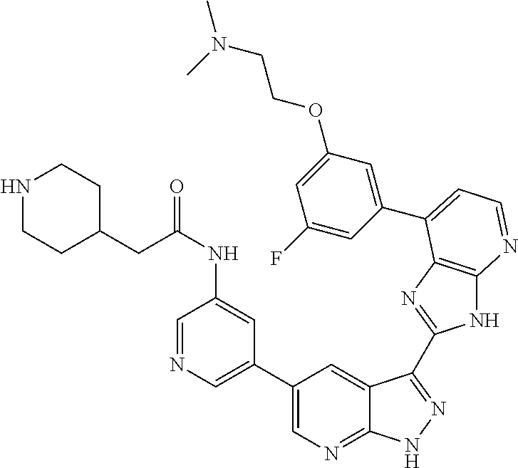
C1(C2=CN=CC(NC(CC3CCNCC3)=O)=C2)=CN=C2C(=C1)C(C1=NC3=C(N1)N=CC=C3C1=CC(OCCN(C)C)=CC(F)=C1)=NN2
